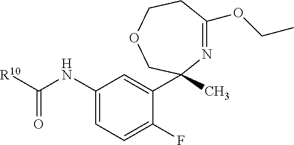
C1(NC([R10])=O)=CC=C(F)C(C2(C)N=C(OCC)CCOC2)=C1
